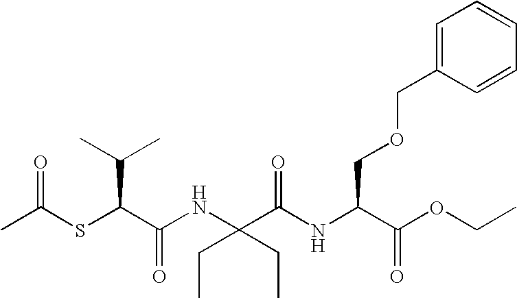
CC(SC(C(NC(C(NC(C(OCC)=O)COCC1=CC=CC=C1)=O)(CC)CC)=O)C(C)C)=O
